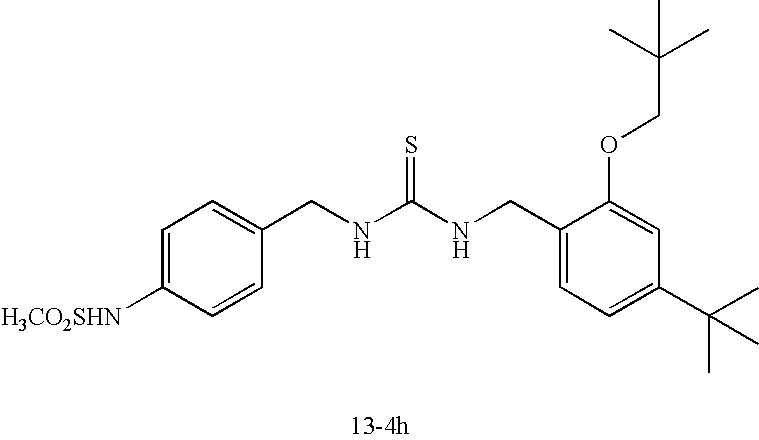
C1=C([H3CO2SHN])C=CC(CNC(NCC2=CC=C(C(C)(C)C)C=C2OCC(C)(C)C)=S)=C1
